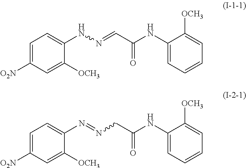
C1=C([O2N])C=C([OCH3])C(NN=CC(NC2=CC=CC=C2[OCH3])=O)=C1.C1=C([O2N])C=C([OCH3])C(N=NCC(NC2=CC=CC=C2[OCH3])=O)=C1
